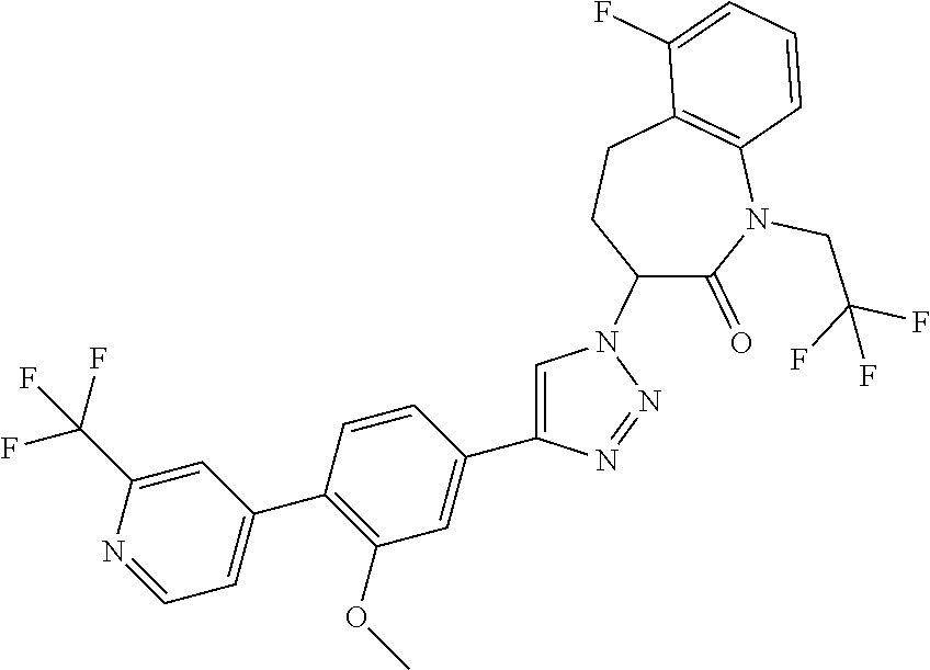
C1=C(C(F)(F)F)N=CC=C1C1=C(OC)C=C(C2=CN(C3C(=O)N(CC(F)(F)F)C4=C(CC3)C(F)=CC=C4)N=N2)C=C1
